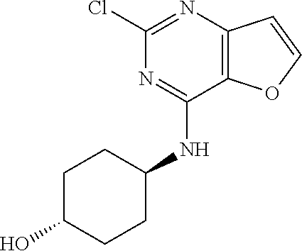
N1=C(NC2CCC(O)CC2)C2=C(N=C1Cl)C=CO2
